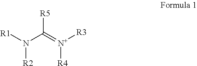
[R1]N(C(=[N+]([R3])[R4])[R5])[R2]
